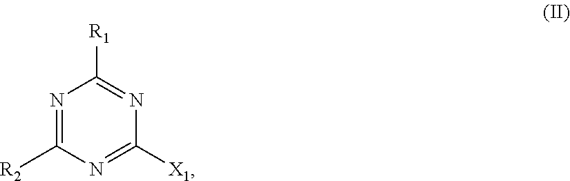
N1=C([R2])N=C([X1])N=C1[R1]
